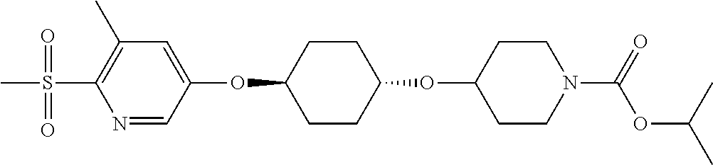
N1=CC(OC2CCC(OC3CCN(C(OC(C)C)=O)CC3)CC2)=CC(C)=C1S(C)(=O)=O
